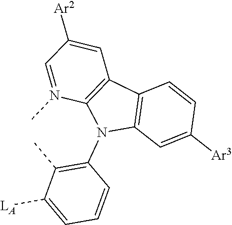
C1(N2C3=C(C4=C2N(C)=CC([Ar2])=C4)C=CC([Ar3])=C3)=C(C)C([LA])=CC=C1
